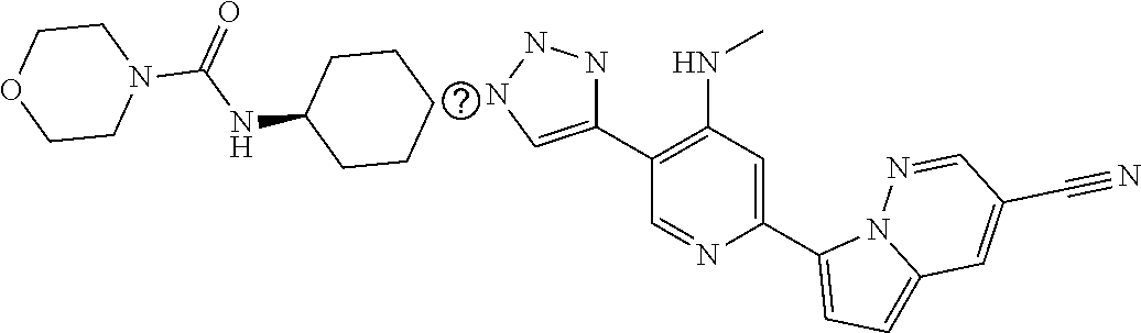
C1CCC(NC(=O)N2CCOCC2)CC1.C1(C2=CNNN2)=C(NC)C=C(C2=CC=C3N2N=CC(C#N)=C3)N=C1
